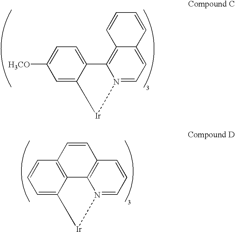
C1=C2C(=CC=C1[H3CO])C1=C3C(=CC=N1[Ir]2)C=CC=C3.C1=C2C3=C(C=C1)C=CC1=C3N(=CC=C1)[Ir]2
